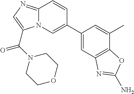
C1(C2=CN3C(=NC=C3C(N3CCOCC3)=O)C=C2)=CC2=C(C(C)=C1)OC(N)=N2
